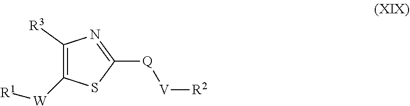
C1([R3])=C([W][R1])SC([Q][V][R2])=N1
